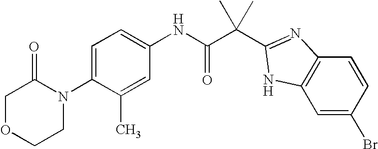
N(C(C(C)(C)C1=NC2=C(C=C(Br)C=C2)N1)=O)C1=CC=C(N2C(=O)COCC2)C(C)=C1
